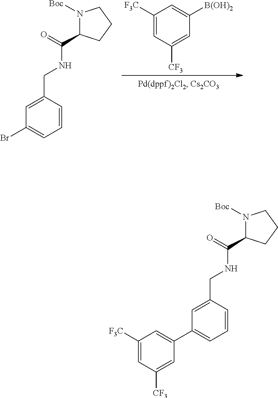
N1([Boc])C(C(=O)NCC2=CC(C3=CC([F3C])=CC([CF3])=C3)=CC=C2)CCC1.N1([Boc])C(C(=O)NCC2=CC(Br)=CC=C2)CCC1.[B(OH)2]C1=CC([F3C])=CC([CF3])=C1
